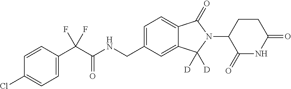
C1=CC(C(C(NCC2=CC=C3C(=C2)C([D])([D])N(C2C(=O)NC(=O)CC2)C3=O)=O)(F)F)=CC=C1Cl
